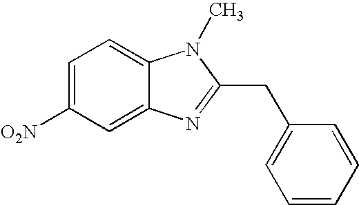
C1=C([O2N])C=C2C(=C1)N(C)C(CC1=CC=CC=C1)=N2
